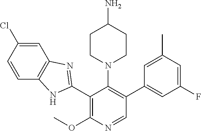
C1=NC(OC)=C(C2=NC3=C(N2)C=CC(Cl)=C3)C(N2CCC(N)CC2)=C1C1=CC(F)=CC(C)=C1
